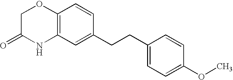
C12=C(C=C(CCC3=CC=C(OC)C=C3)C=C1)NC(=O)CO2
